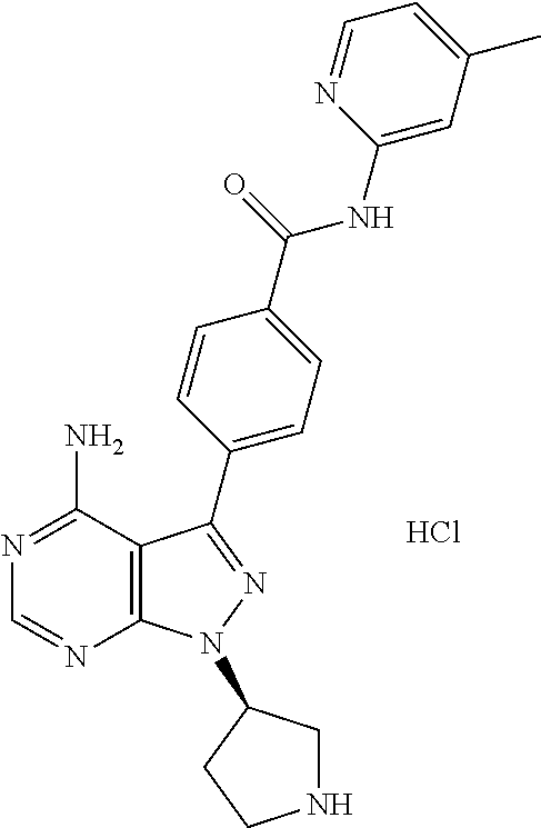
Cl.C12=C(C(N)=NC=N1)C(C1=CC=C(C(NC3=CC(C)=CC=N3)=O)C=C1)=NN2C1CNCC1
